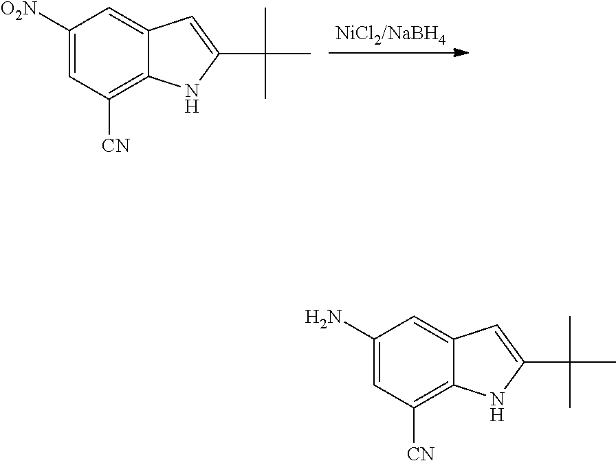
C1([O2N])=CC([CN])=C2C(=C1)C=C(C(C)(C)C)N2.C1(N)=CC([CN])=C2C(=C1)C=C(C(C)(C)C)N2
